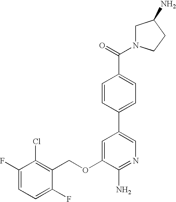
C1(F)=CC=C(F)C(COC2=CC(C3=CC=C(C(=O)N4CC(N)CC4)C=C3)=CN=C2N)=C1Cl
